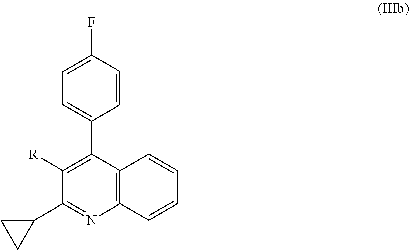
C1=C(F)C=CC(C2=C([R])C(C3CC3)=NC3=C2C=CC=C3)=C1
